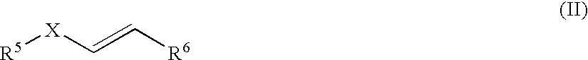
[R5][X]C=C[R6]
